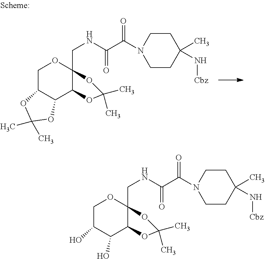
C1C2C(C3C(CNC(C(=O)N4CCC(C)(N[Cbz])CC4)=O)(O1)OC(C)(C)O3)OC(C)(C)O2.C1C(O)C(O)C2C(CNC(C(=O)N3CCC(C)(N[Cbz])CC3)=O)(O1)OC(C)(C)O2
